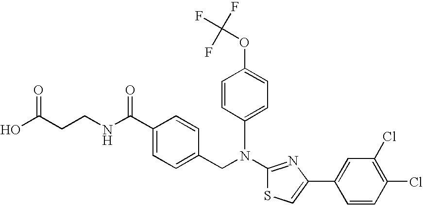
N(C1=NC(C2=CC(Cl)=C(Cl)C=C2)=CS1)(CC1=CC=C(C(NCCC(O)=O)=O)C=C1)C1=CC=C(OC(F)(F)F)C=C1
